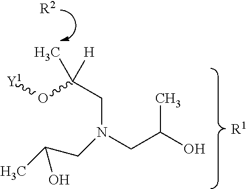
[R1].[R2].[Y1]OC(CN(CC(O)C)CC(C)O)([H])C
